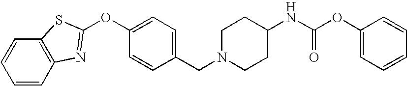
C1=CC2=C(C=C1)N=C(OC1=CC=C(CN3CCC(NC(OC4=CC=CC=C4)=O)CC3)C=C1)S2
